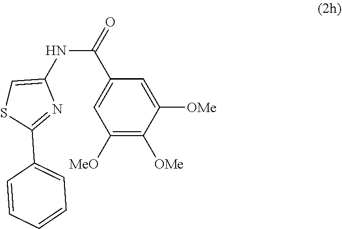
C1([OMe])=C([MeO])C=C(C(NC2=CSC(C3=CC=CC=C3)=N2)=O)C=C1[OMe]
